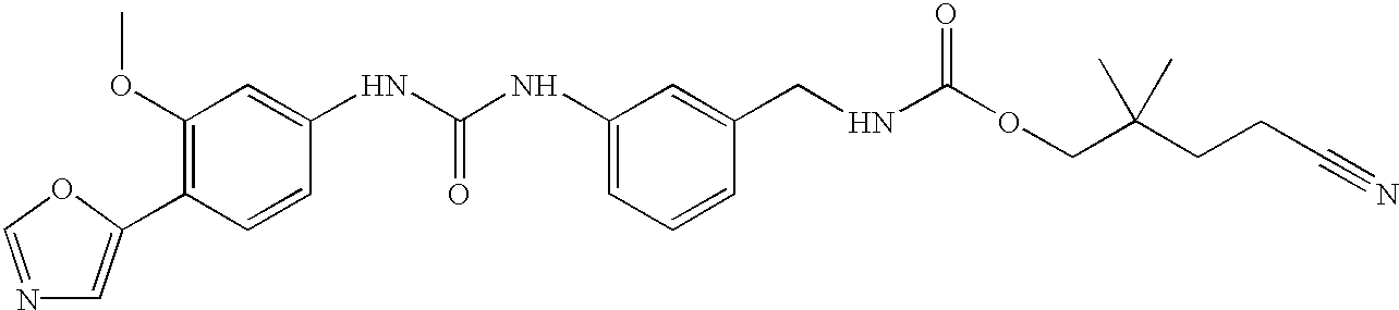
N1=COC(C2=C(OC)C=C(NC(NC3=CC=CC(CNC(OCC(C)(CCC#N)C)=O)=C3)=O)C=C2)=C1
